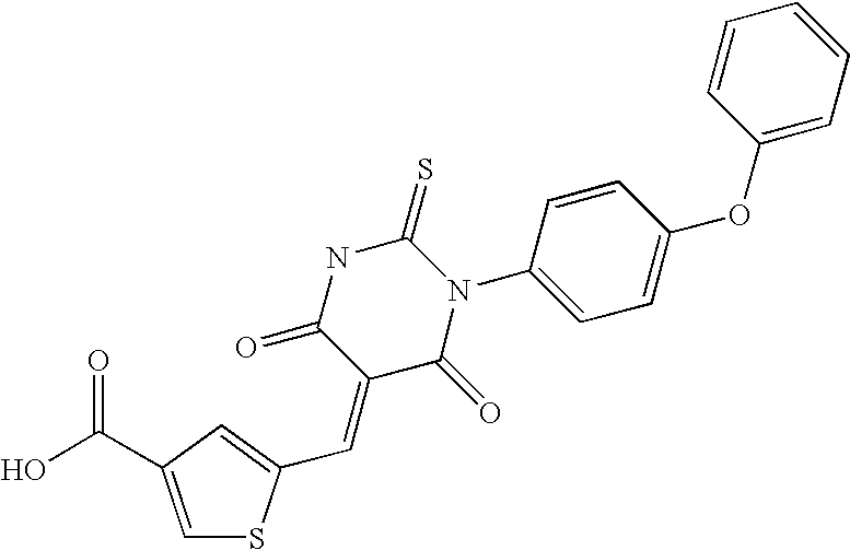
N1C(=O)C(=CC2=CC(C(O)=O)=CS2)C(=O)N(C2=CC=C(OC3=CC=CC=C3)C=C2)C1=S
